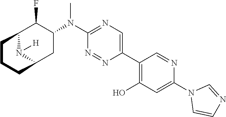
C12N([H])C(CC(N(C3=NC=C(C4=C(O)C=C(N5C=CN=C5)N=C4)N=N3)C)C1F)CCC2
